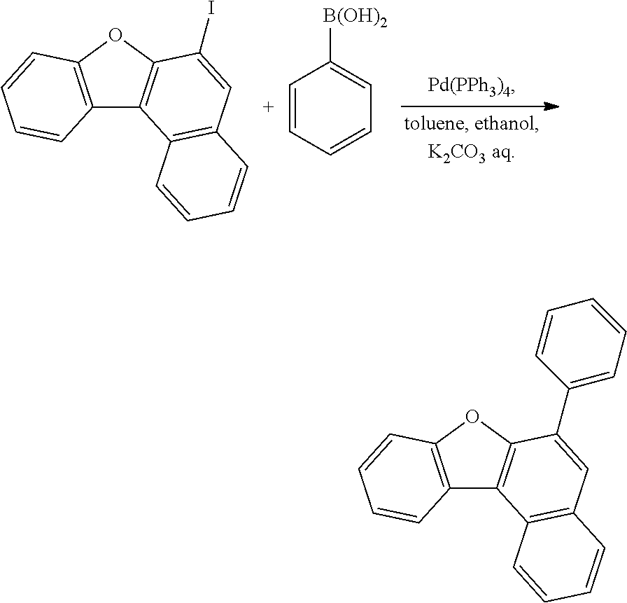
C12=C(OC3=C1C1=C(C=C3I)C=CC=C1)C=CC=C2.C1=CC=CC=C1[B(OH)2].C12=C(OC3=C1C1=C(C=C3C3=CC=CC=C3)C=CC=C1)C=CC=C2
